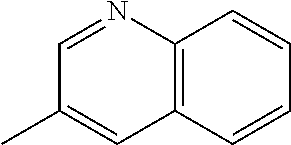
C12=C(C=CC=C1)C=C(C)C=N2
